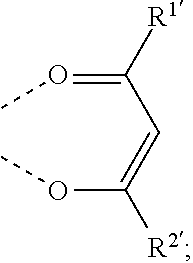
C(=OC)(C=C(OC)[R2])[R1]
